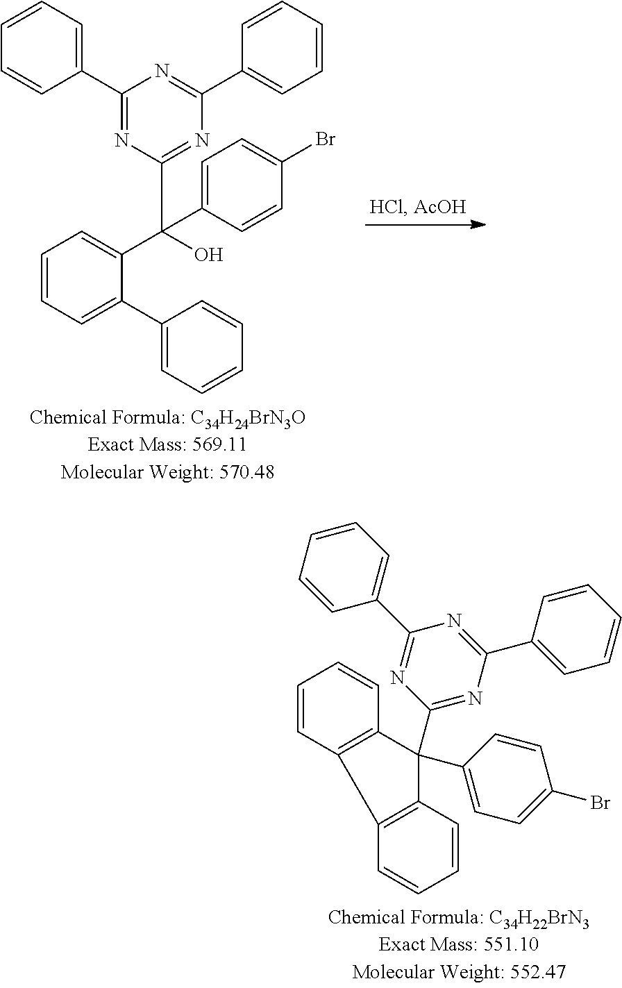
C1(C2=CC=CC=C2)=NC(C(O)(C2=CC=CC=C2C2=CC=CC=C2)C2=CC=C(Br)C=C2)=NC(C2=CC=CC=C2)=N1.C1(C2(C3=CC=C(Br)C=C3)C3=C(C4=C2C=CC=C4)C=CC=C3)=NC(C2=CC=CC=C2)=NC(C2=CC=CC=C2)=N1
